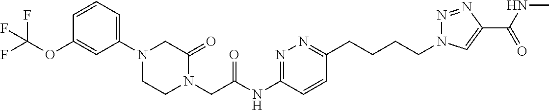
N1(CC(NC2=NN=C(CCCCN3N=NC(C(NC)=O)=C3)C=C2)=O)C(=O)CN(C2=CC=CC(OC(F)(F)F)=C2)CC1
